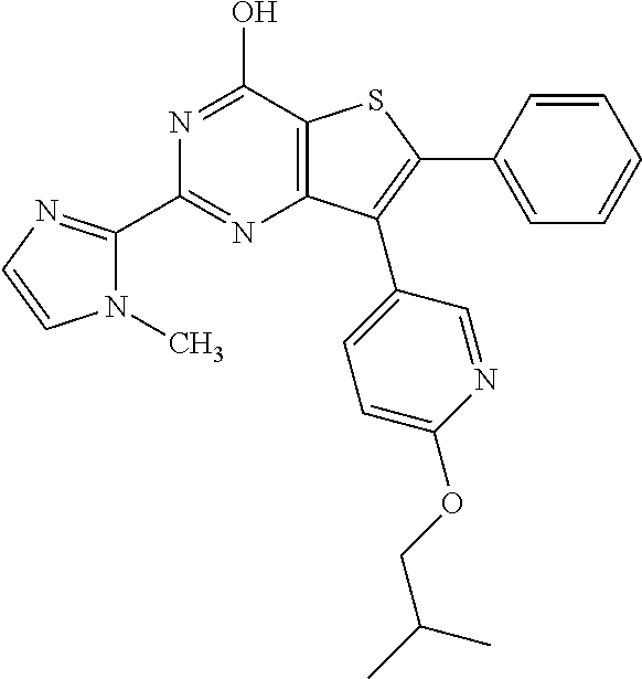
C1(C2=NC=CN2C)=NC2=C(C(O)=N1)SC(C1=CC=CC=C1)=C2C1=CC=C(OCC(C)C)N=C1
